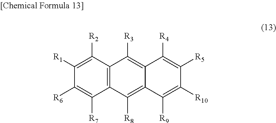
C1([R2])=C([R1])C([R6])=C([R7])C2=C1C([R3])=C1C(=C2[R8])C([R9])=C([R10])C([R5])=C1[R4]
